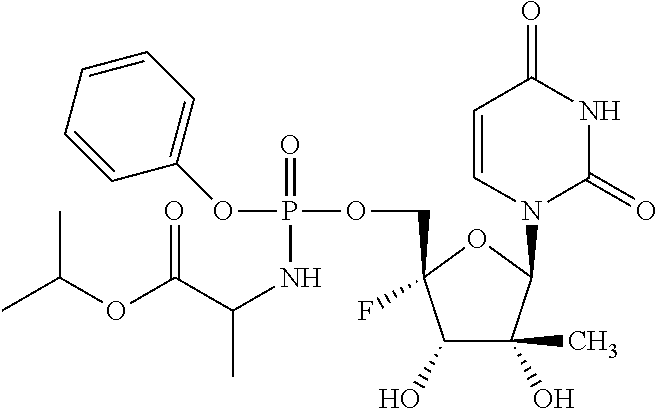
CC(OC(C(NP(=O)(OC1=CC=CC=C1)OCC1(F)C(O)C(C)(O)C(N2C(=O)NC(=O)C=C2)O1)C)=O)C
